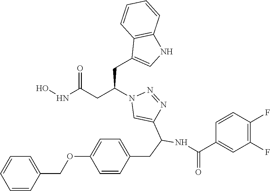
C1(CC(CC(NO)=O)N2C=C(C(NC(C3=CC(F)=C(F)C=C3)=O)CC3=CC=C(OCC4=CC=CC=C4)C=C3)N=N2)=CNC2=C1C=CC=C2
